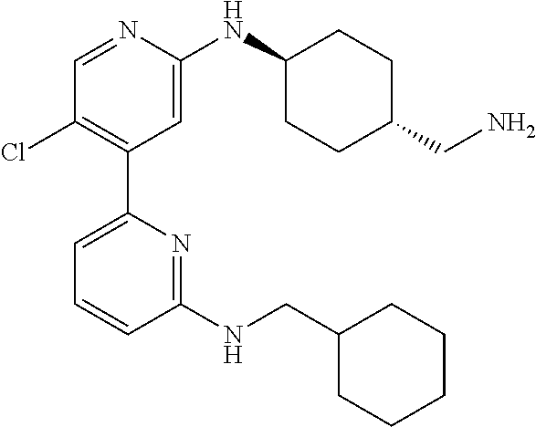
C1=NC(NC2CCC(CN)CC2)=CC(C2=CC=CC(NCC3CCCCC3)=N2)=C1Cl
